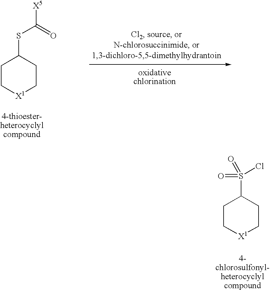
S(C1CC[X1]CC1)(=O)(=O)Cl.S(C1CC[X1]CC1)C([X5])=O
